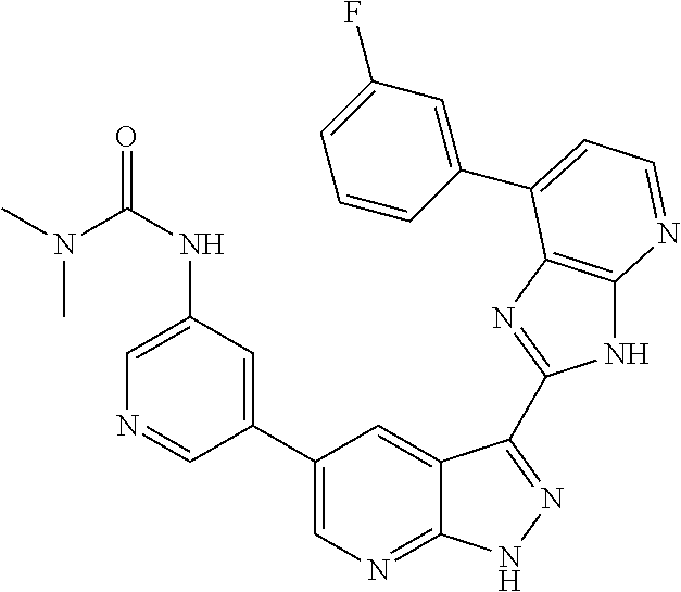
C1(C2=CN=C3C(=C2)C(C2=NC4=C(N2)N=CC=C4C2=CC(F)=CC=C2)=NN3)=CC(NC(=O)N(C)C)=CN=C1
